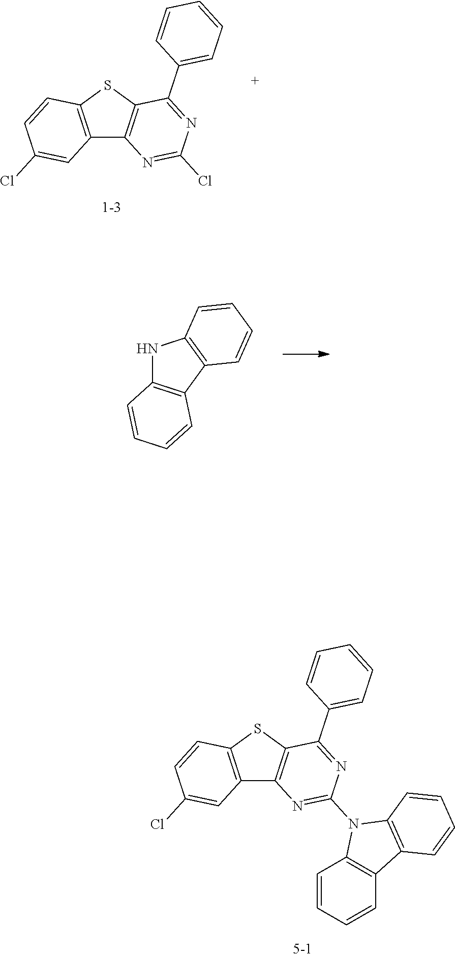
C12=C(SC3=C1N=C(Cl)N=C3C1=CC=CC=C1)C=CC(Cl)=C2.N1C2=C(C3=C1C=CC=C3)C=CC=C2.C12=C(SC3=C1N=C(N1C4=C(C5=C1C=CC=C5)C=CC=C4)N=C3C1=CC=CC=C1)C=CC(Cl)=C2
